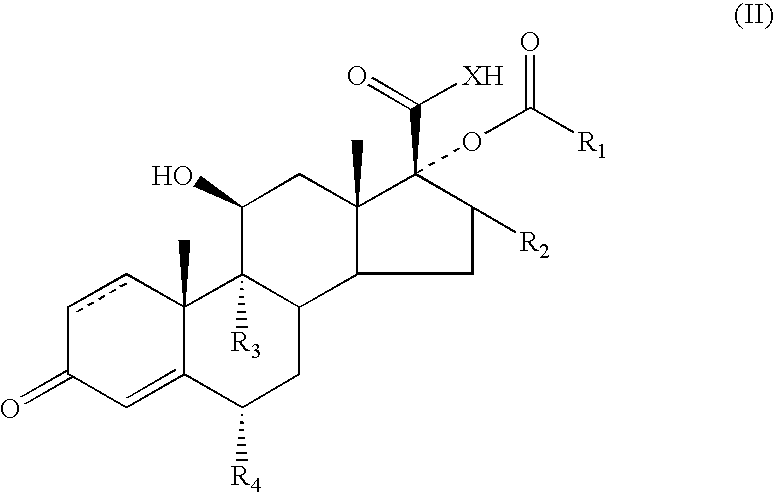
c1cC2(C)C(=CC1=O)C([R4])CC1C2([R3])C(O)CC2(C)C1CC([R2])C2(C(=O)[XH])OC(=O)[R1]
